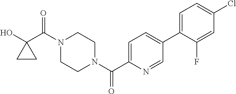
OC1(C(N2CCN(C(=O)C3=CC=C(C4=CC=C(Cl)C=C4F)C=N3)CC2)=O)CC1
